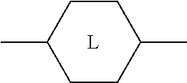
C1(C)CCC(C)CC1.[L]
